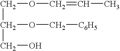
C(C(CO)OC[C6H5])OC=CC
